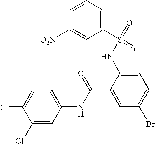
C1([O2N])=CC(S(=O)(NC2=CC=C(Br)C=C2C(NC2=CC=C(Cl)C(Cl)=C2)=O)=O)=CC=C1
